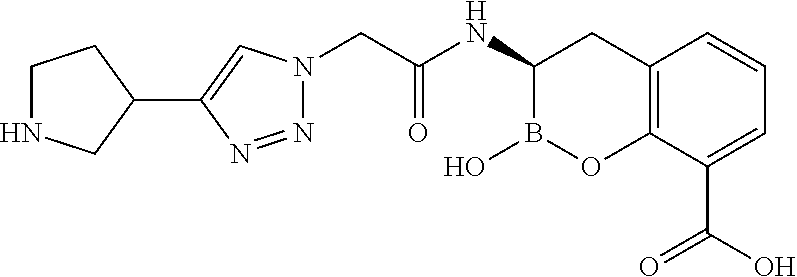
C1NCC(C2=CN(CC(NC3B(O)OC4=C(C3)C=CC=C4C(=O)O)=O)N=N2)C1
